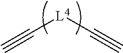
C([L4]C#C)#C
